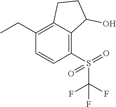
CCC1=C2C(=C(S(=O)(=O)C(F)(F)F)C=C1)C(O)CC2
